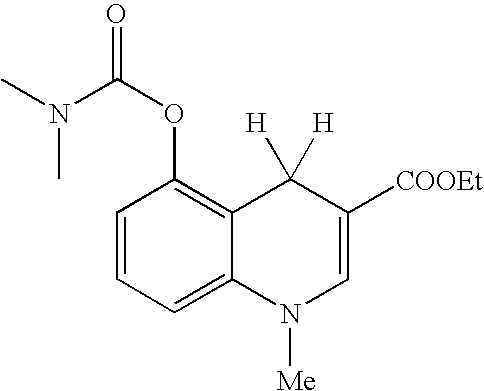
C1=CC=C2C(=C1OC(N(C)C)=O)C([H])([H])C([COOEt])=CN2[Me]
